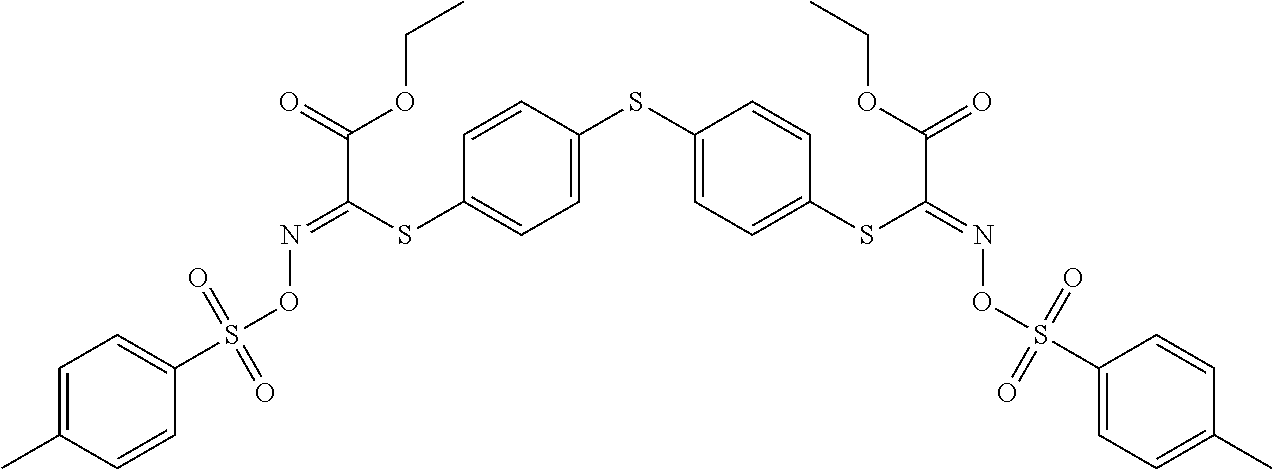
C1=C(C)C=CC(S(ON=C(C(=O)OCC)SC2=CC=C(SC3=CC=C(SC(=NOS(C4=CC=C(C)C=C4)(=O)=O)C(=O)OCC)C=C3)C=C2)(=O)=O)=C1
